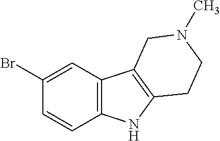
C1(Br)=CC2=C(C=C1)NC1=C2CN(C)CC1
